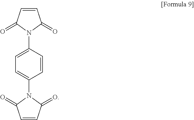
C1=C(N2C(=O)C=CC2=O)C=CC(N2C(=O)C=CC2=O)=C1
